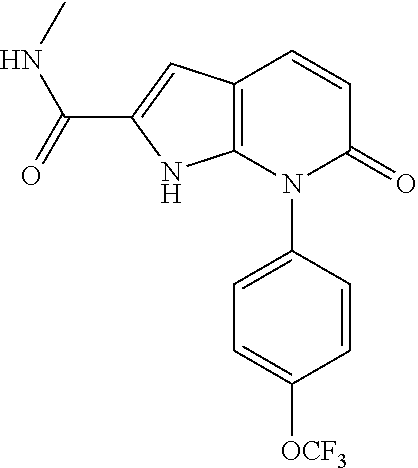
C12=C(C=C(C(=O)NC)N1)C=CC(=O)N2C1=CC=C([OCF3])C=C1
